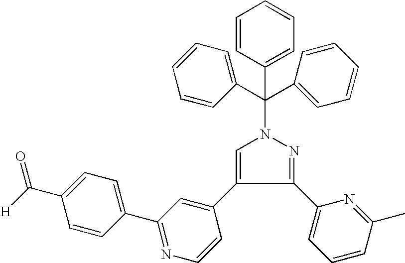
C1(C2=CC=C(C([H])=O)C=C2)=NC=CC(C2=CN(C(C3=CC=CC=C3)(C3=CC=CC=C3)C3=CC=CC=C3)N=C2C2=CC=CC(C)=N2)=C1
